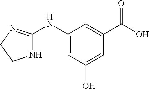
C1(NC2=NCCN2)=CC(O)=CC(C(O)=O)=C1
